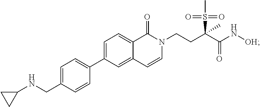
C1(C2=CC=C3C(=C2)C=CN(CCC(C(N[OH])=O)(S(C)(=O)=O)C)C3=O)=CC=C(CNC2CC2)C=C1
